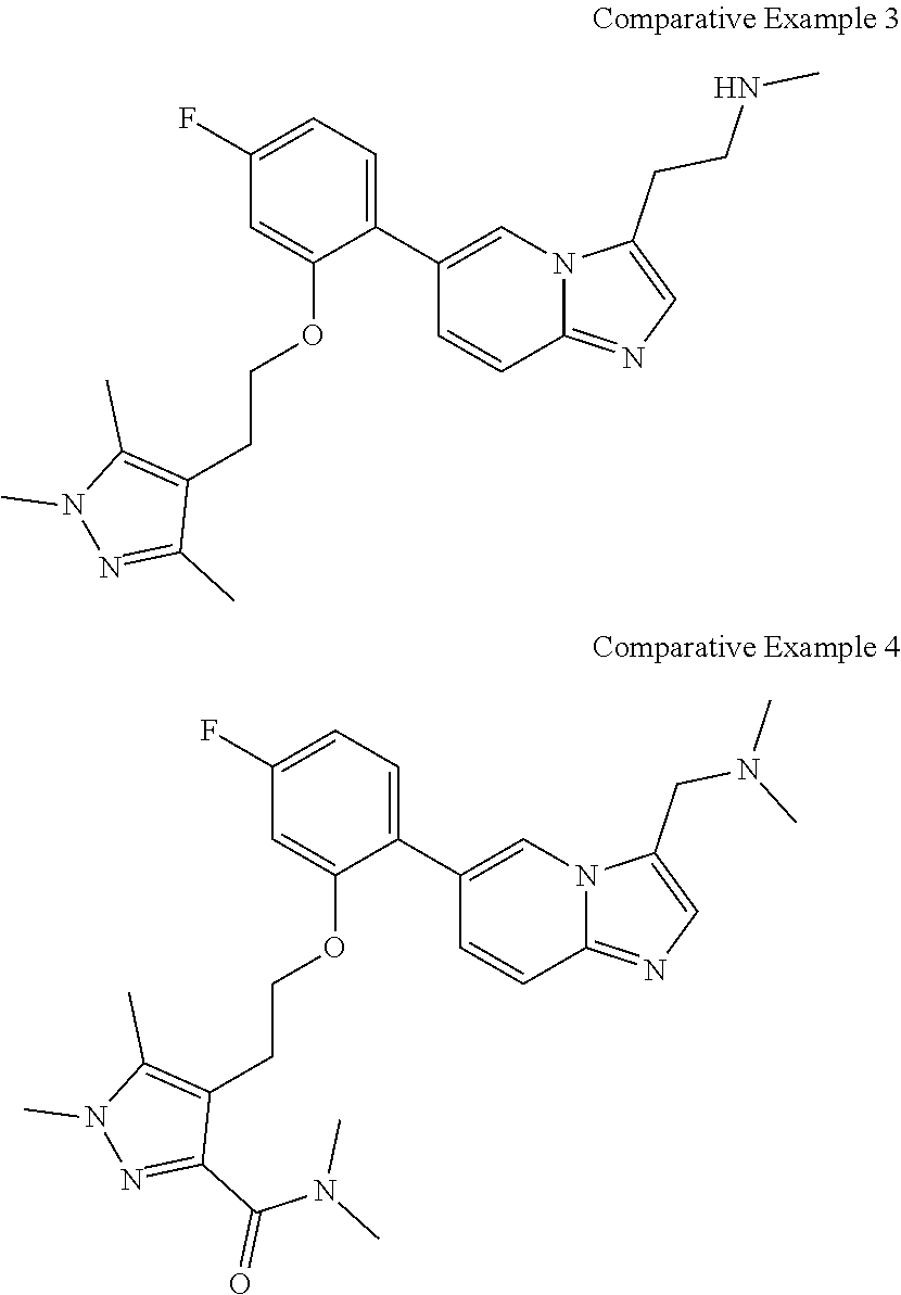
C1(F)=CC=C(C2=CN3C(=NC=C3CCNC)C=C2)C(OCCC2=C(C)N(C)N=C2C)=C1.C1(F)=CC=C(C2=CN3C(=NC=C3CN(C)C)C=C2)C(OCCC2=C(C)N(C)N=C2C(=O)N(C)C)=C1
